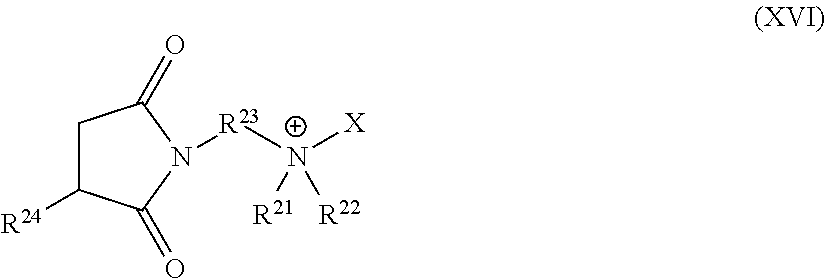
C1C([R24])C(=O)N([R23][N+]([X])([R21])[R22])C1=O
